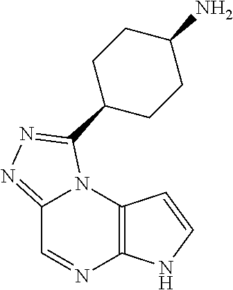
C12=C(N3C(=NN=C3C3CCC(N)CC3)C=N1)C=CN2
